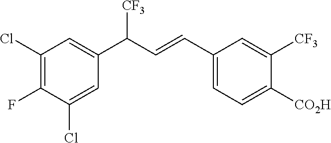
C1(Cl)=C(F)C(Cl)=CC(C([CF3])C=CC2=CC=C([CO2H])C([CF3])=C2)=C1
